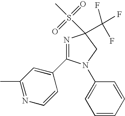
C1(C)=NC=CC(C2=NC(S(=O)(=O)C)(C(F)(F)F)CN2C2=CC=CC=C2)=C1
